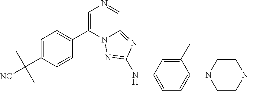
C1=C(C2=CC=C(C([NC])(C)C)C=C2)N2C(=NC(NC3=CC=C(N4CCN(C)CC4)C(C)=C3)=N2)C=N1
